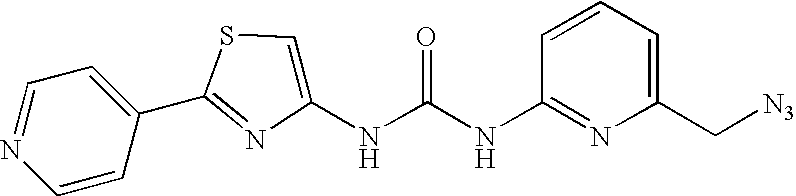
C1=CC(C2=NC(NC(NC3=NC(C[N3])=CC=C3)=O)=CS2)=CC=N1
